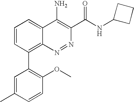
C1=CC(C2=C(OC)C=CC(C)=C2)=C2C(=C1)C(N)=C(C(NC1CCC1)=O)N=N2
